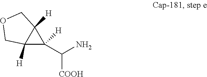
C12([H])C(C([COOH])N)([H])C1([H])COC2
